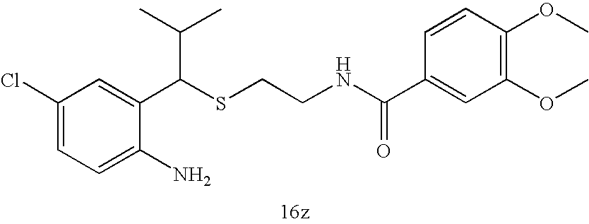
C1=C(N)C(C(SCCNC(C2=CC(OC)=C(OC)C=C2)=O)C(C)C)=CC(Cl)=C1
